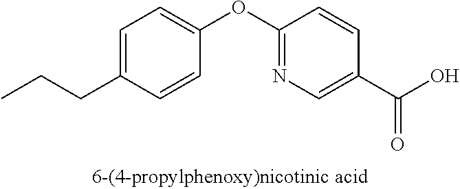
C1=C(CCC)C=CC(OC2=NC=C(C(O)=O)C=C2)=C1
